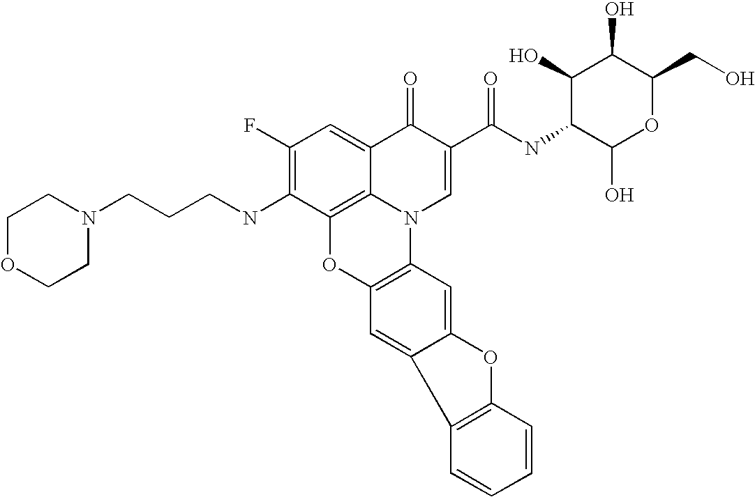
C1(F)=C(NCCCN2CCOCC2)C2=C3C(=C1)C(=O)C(C(NC1C(O)OC(CO)C(O)C1O)=O)=CN3C1=C(O2)C=C2C(=C1)OC1=C2C=CC=C1
